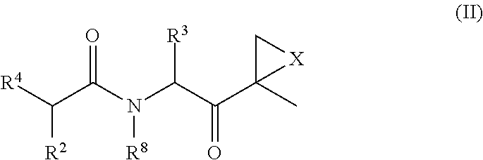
[R4]C(C(N(C(C(C1(C)C[X]1)=O)[R3])[R8])=O)[R2]
